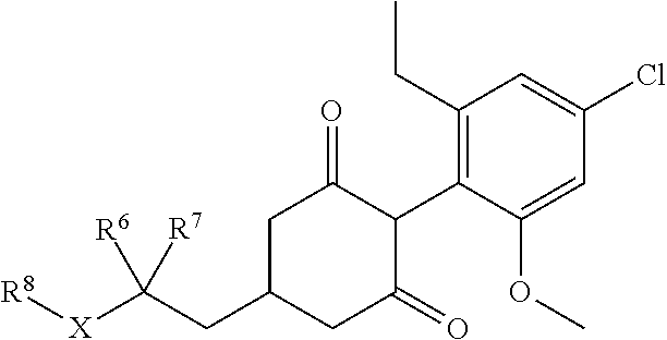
C1(CC)=C(C2C(=O)CC(CC([X][R8])([R6])[R7])CC2=O)C(OC)=CC(Cl)=C1
